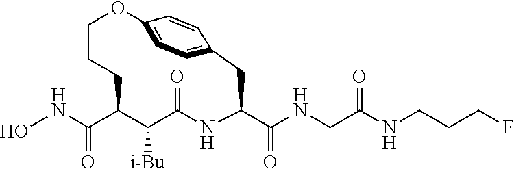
ONC(C1CCCOC2=CC=C(C=C2)CC(C(=O)NCC(NCCCF)=O)NC(=O)C1[i-Bu])=O
